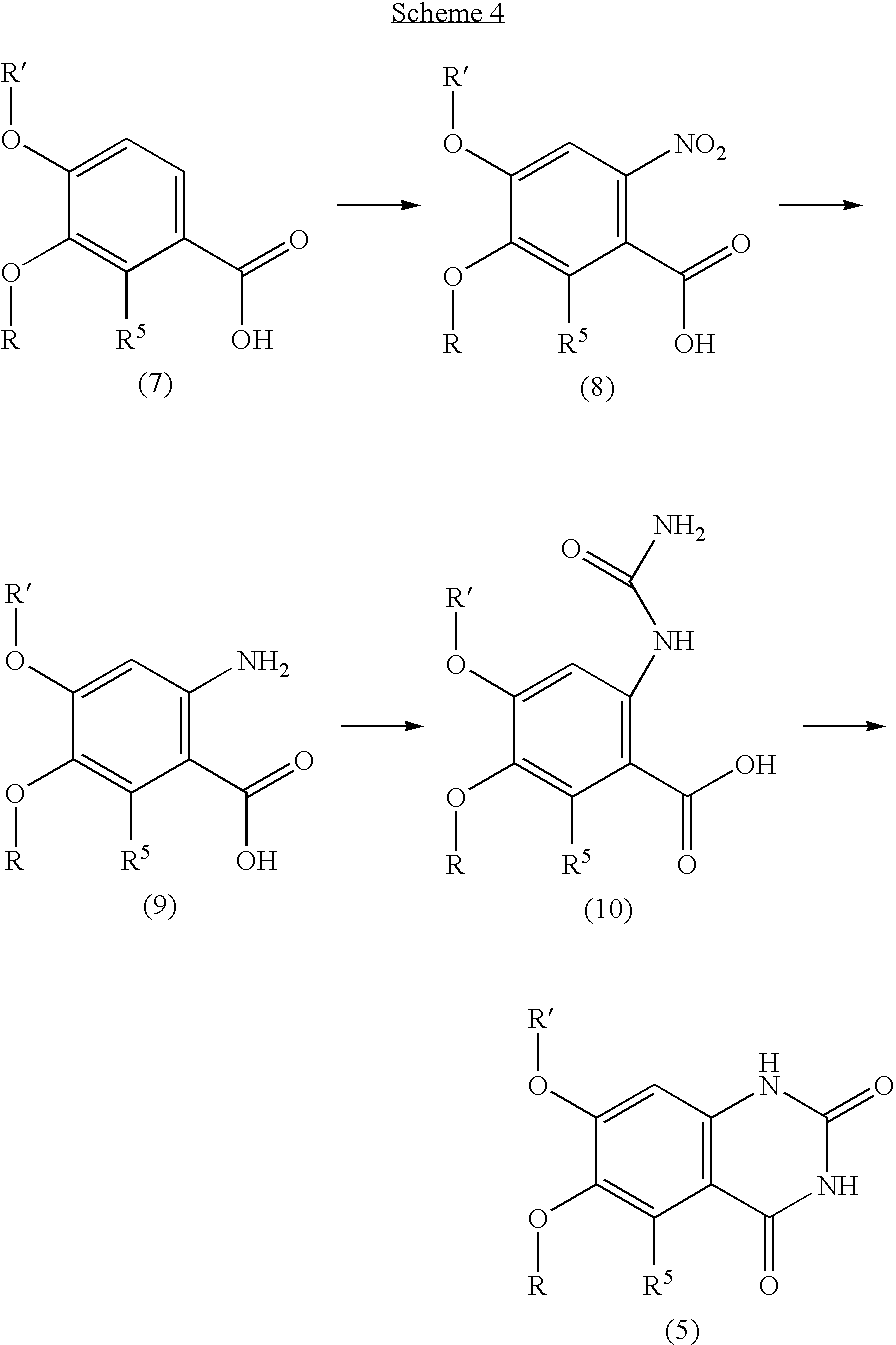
C1(O[R])=CC=C(C(=O)O)C([R5])=C1O[R].C1(O[R])=CC([NO2])=C(C(=O)O)C([R5])=C1O[R].C1(O[R])=CC(N)=C(C(=O)O)C([R5])=C1O[R].C1(O[R])=CC(NC(N)=O)=C(C(O)=O)C([R5])=C1O[R].C1(O[R])=CC2=C(C([R5])=C1O[R])C(=O)NC(=O)N2
